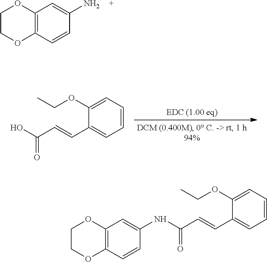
C1COC2=C(O1)C=C(N)C=C2.C1(OCC)=CC=CC=C1C=CC(O)=O.C1(OCC)=CC=CC=C1C=CC(NC1=CC2=C(OCCO2)C=C1)=O
